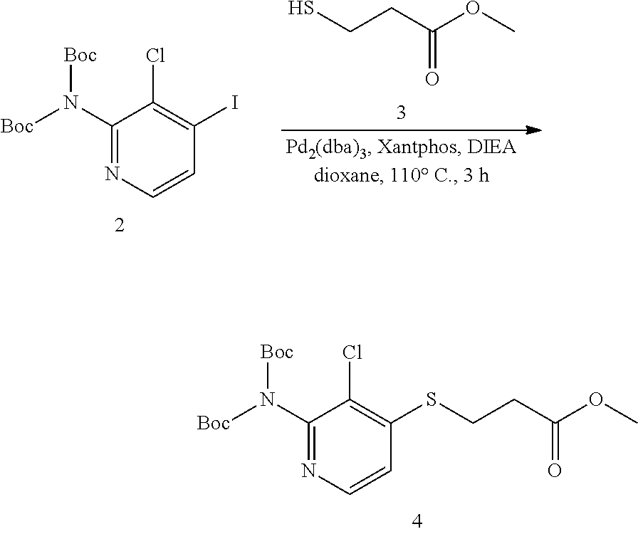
N(C1=NC=CC(SCCC(OC)=O)=C1Cl)([Boc])[Boc].N(C1=NC=CC(I)=C1Cl)([Boc])[Boc].SCCC(OC)=O
